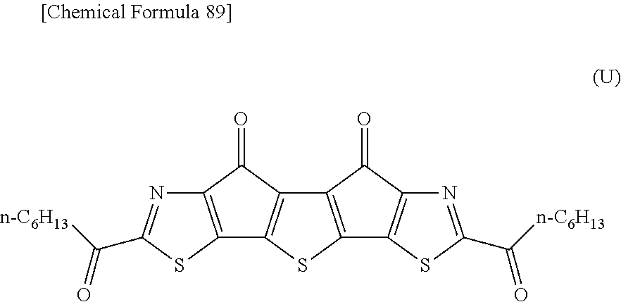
C12=C(SC(C([n-C6H13])=O)=N1)C1=C(C2=O)C2=C(S1)C1=C(C2=O)N=C(C([n-C6H13])=O)S1
